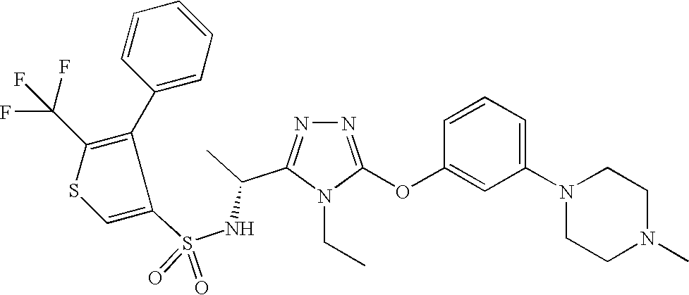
N1=C(OC2=CC(N3CCN(C)CC3)=CC=C2)N(CC)C(C(C)NS(=O)(=O)C2=CSC(C(F)(F)F)=C2C2=CC=CC=C2)=N1
